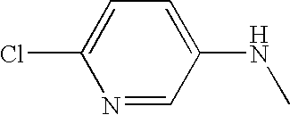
N1=CC(NC)=CC=C1Cl
